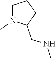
C1N(C)C(CNC)CC1
